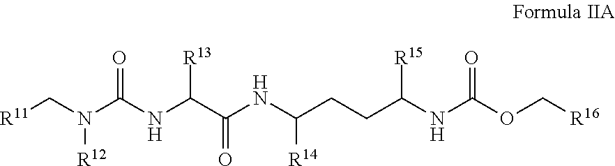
[R11]CN(C(NC(C(NC(CCC(NC(OC[R16])=O)[R15])[R14])=O)[R13])=O)[R12]
